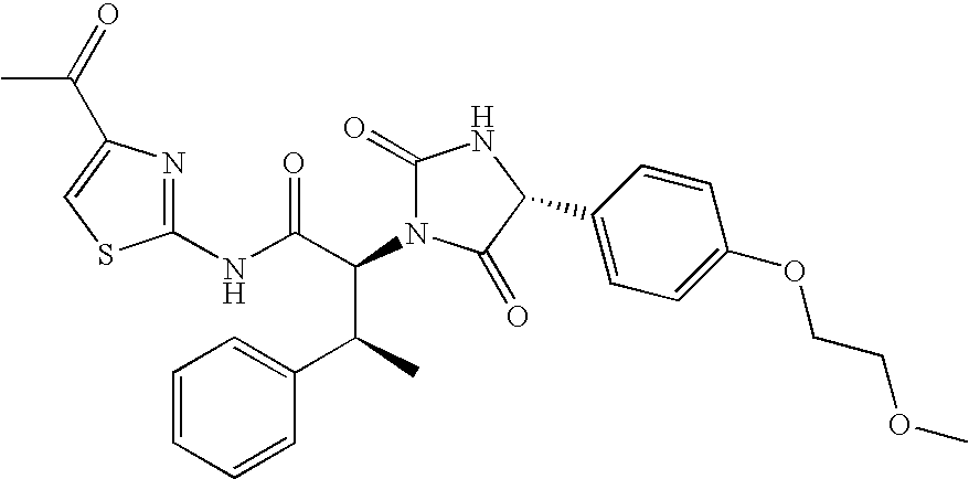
C1(NC(C(N2C(=O)NC(C3=CC=C(OCCOC)C=C3)C2=O)C(C2=CC=CC=C2)C)=O)=NC(C(=O)C)=CS1
